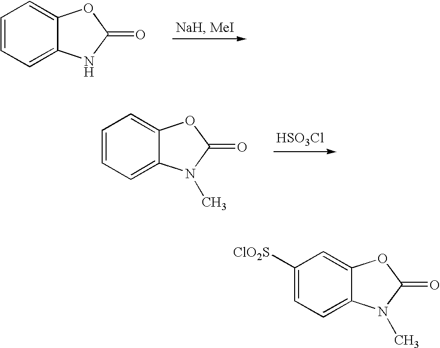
C1=CC=C2C(=C1)OC(=O)N2.[HSO3Cl].C1=CC=C2C(=C1)OC(=O)N2C.C1([ClO2S])=CC=C2C(=C1)OC(=O)N2C
